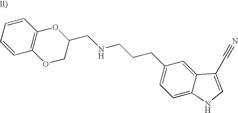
C1(CNCCCC2=CC=C3C(=C2)C(C#N)=CN3)OC2=C(OC1)C=CC=C2
